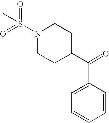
N1(S(=O)(C)=O)CCC(C(C2=CC=CC=C2)=O)CC1
